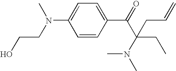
C1=CC(C(=O)C(N(C)C)(CC)CC=C)=CC=C1N(CCO)C
